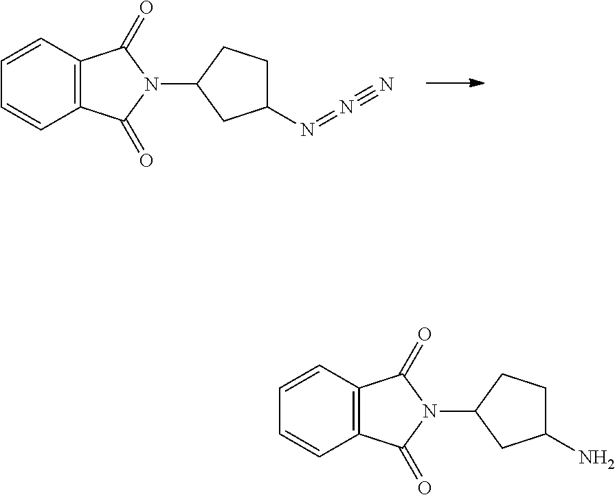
C12=C(C=CC=C1)C(=O)N(C1CC(N=N#N)CC1)C2=O.C12=C(C=CC=C1)C(=O)N(C1CC(N)CC1)C2=O
